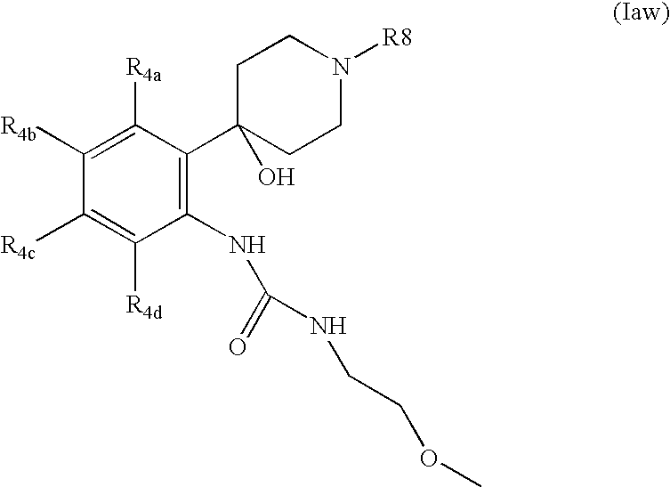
C1([R4b])=C([R4a])C(C2(O)CCN([R8])CC2)=C(NC(=O)NCCOC)C([R4d])=C1[R4c]
